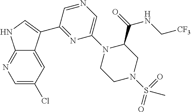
C12=NC=C(Cl)C=C1C(C1=NC(N3CCN(S(C)(=O)=O)CC3C(NC[CF3])=O)=CN=C1)=CN2
